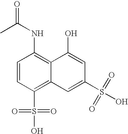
C1(S(=O)(=O)O)=C2C(=C(NC(C)=O)C=C1)C(O)=CC(S(O)(=O)=O)=C2
